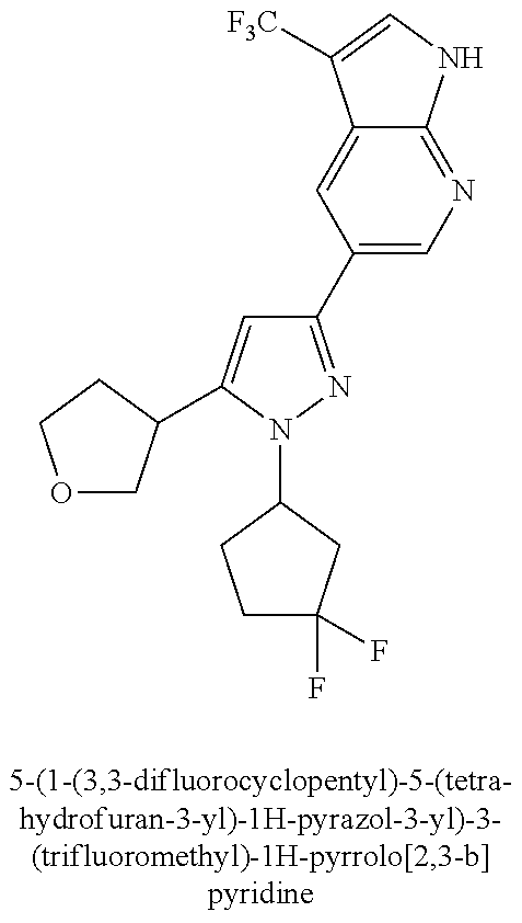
O1CC(C2=CC(C3=CN=C4C(=C3)C([F3C])=CN4)=NN2C2CC(F)(F)CC2)CC1
